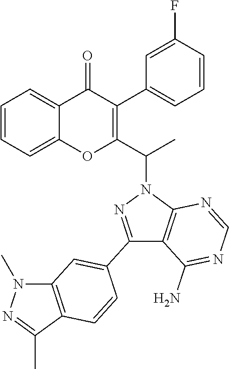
C1=CC=C2C(=C1)OC(C(N1N=C(C3=CC4=C(C(C)=NN4C)C=C3)C3=C1N=CN=C3N)C)=C(C1=CC=CC(F)=C1)C2=O
